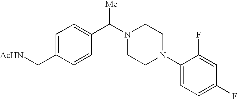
C1=C(C[AcHN])C=CC(C(N2CCN(C3=CC=C(F)C=C3F)CC2)[Me])=C1
